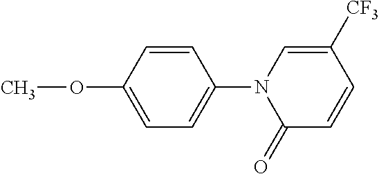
C1=CC(OC)=CC=C1N1C(=O)C=CC([CF3])=C1
